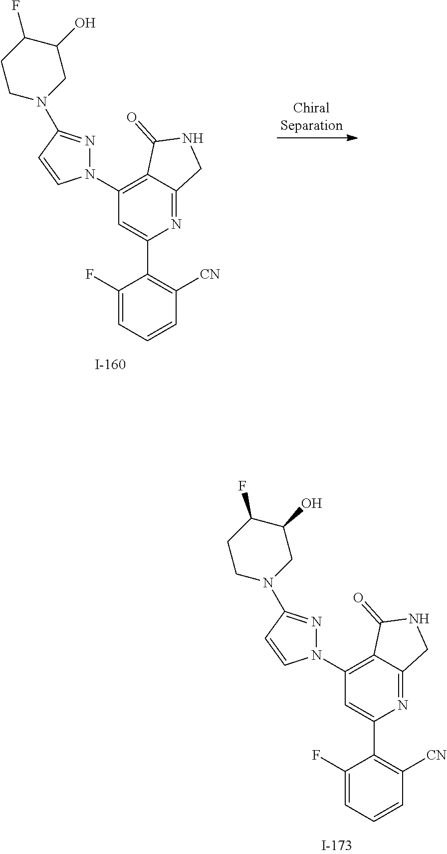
N1=C2C(=C(N3N=C(N4CC(O)C(F)CC4)C=C3)C=C1C1=C([CN])C=CC=C1F)C(=O)NC2.N1=C2C(=C(N3N=C(N4CC(O)C(F)CC4)C=C3)C=C1C1=C([CN])C=CC=C1F)C(=O)NC2
